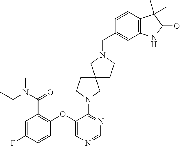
C1(OC2=C(C(N(C(C)C)C)=O)C=C(F)C=C2)=CN=CN=C1N1CCC2(C1)CCN(CC1=CC3=C(C=C1)C(C)(C)C(=O)N3)C2
